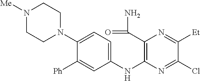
C1(N2CCN([Me])CC2)=CC=C(NC2=C(C(=O)N)N=C([Et])C(Cl)=N2)C=C1[Ph]
